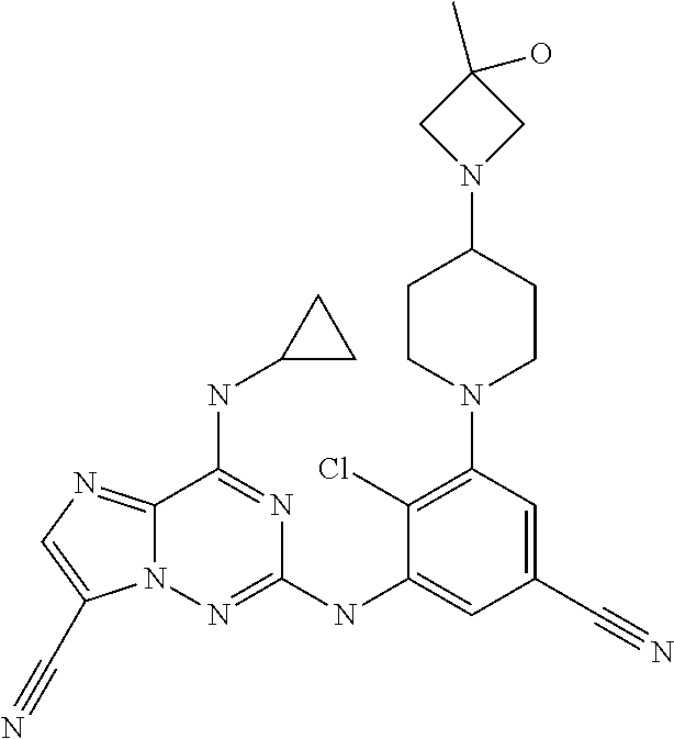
C1(Cl)=C(N2CCC(N3CC(C)(O)C3)CC2)C=C(C#N)C=C1NC1=NN2C(=NC=C2C#N)C(NC2CC2)=N1
